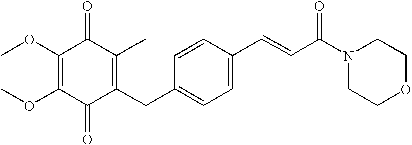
C1(=O)C(CC2=CC=C(C=CC(N3CCOCC3)=O)C=C2)=C(C)C(=O)C(OC)=C1OC
